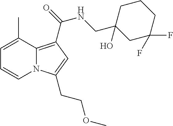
C1=C(C)C2=C(C(=O)NCC3(O)CC(F)(F)CCC3)C=C(CCOC)N2C=C1
